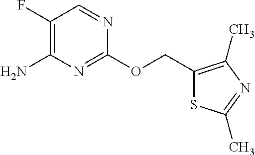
C1(COC2=NC(N)=C(F)C=N2)=C(C)N=C(C)S1
